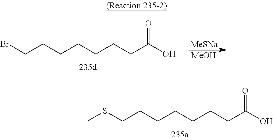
C(CCCCCCC(O)=O)Br.[MeSNa].[MeOH].C(CCCCCCC(O)=O)SC
